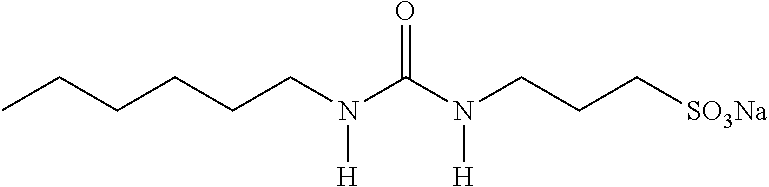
C(CCC)CCN([H])C(=O)N(CCC[SO3Na])[H]
